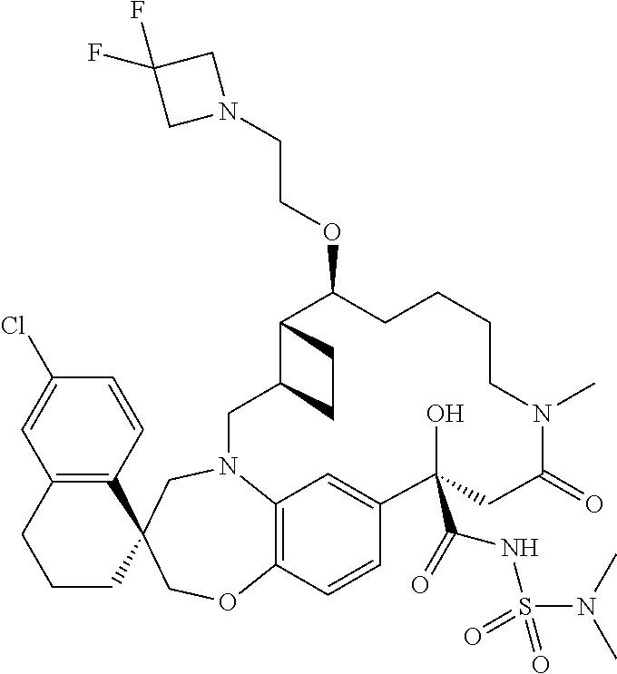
C1(Cl)=CC2=C(C=C1)C1(CCC2)CN2C3=C(OC1)C=CC(=C3)C(O)(C(NS(=O)(=O)N(C)C)=O)CC(=O)N(C)CCCCC(OCCN1CC(F)(F)C1)C1C(C2)CC1
